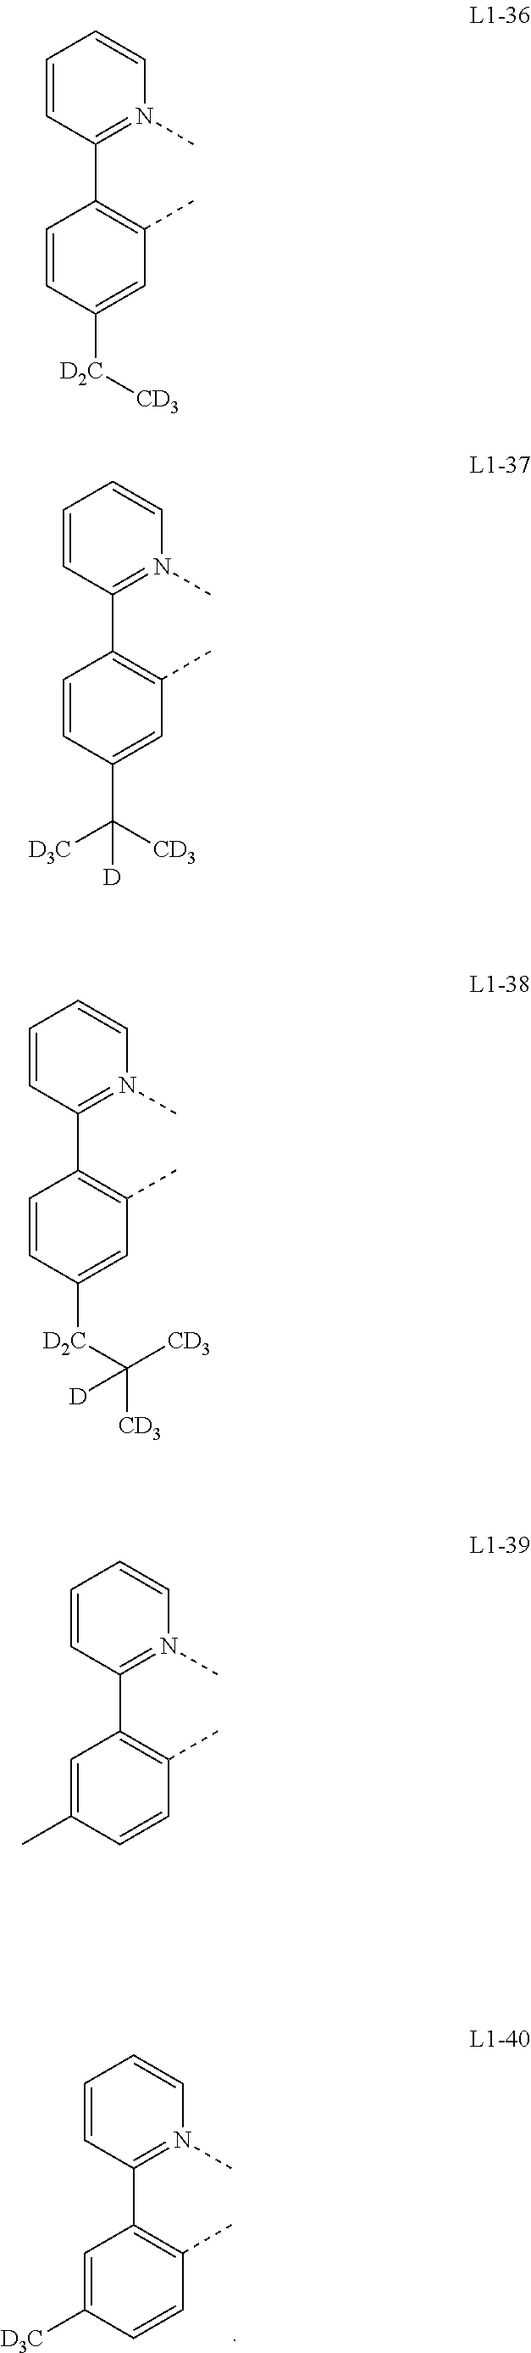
C1=CC(C2=C(C)C=CC([D3C])=C2)=N(C)C=C1.C1=CC(C2=C(C)C=C([D2C][CD3])C=C2)=N(C)C=C1.C1=CC(C2=C(C)C=C(C([CD3])([D3C])[D])C=C2)=N(C)C=C1.C1=CC(C2=C(C)C=C([D2C]C([CD3])([CD3])[D])C=C2)=N(C)C=C1.C1=CC(C2=C(C)C=CC(C)=C2)=N(C)C=C1
